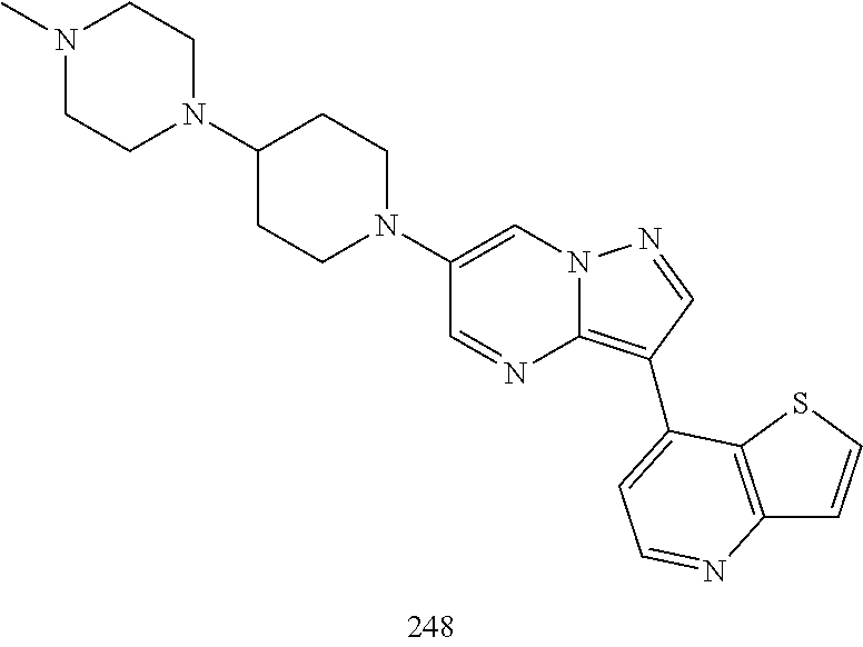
C1(N2CCC(N3CCN(C)CC3)CC2)=CN2C(=C(C3=CC=NC4=C3SC=C4)C=N2)N=C1
